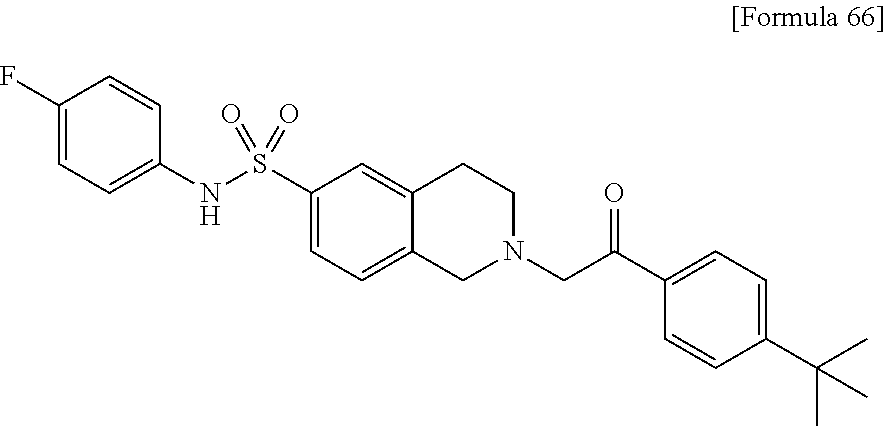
C1(F)=CC=C(NS(C2=CC=C3C(=C2)CCN(CC(C2=CC=C(C(C)(C)C)C=C2)=O)C3)(=O)=O)C=C1
